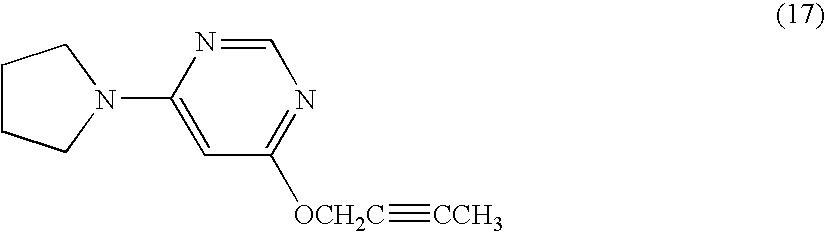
C1CCN(C2=CC([OCH2C]#[CCH3])=NC=N2)C1
